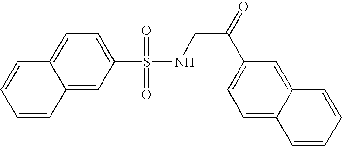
S(NCC(=O)C1=CC=C2C(=C1)C=CC=C2)(=O)(=O)C1=CC=C2C(=C1)C=CC=C2
